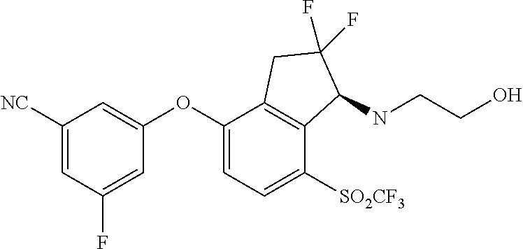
C1([NC])=CC(F)=CC(OC2=CC=C([SO2CF3])C3=C2CC(F)(F)C3NCCO)=C1
